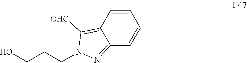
C1=CC2=C([OHC])N(CCCO)N=C2C=C1
